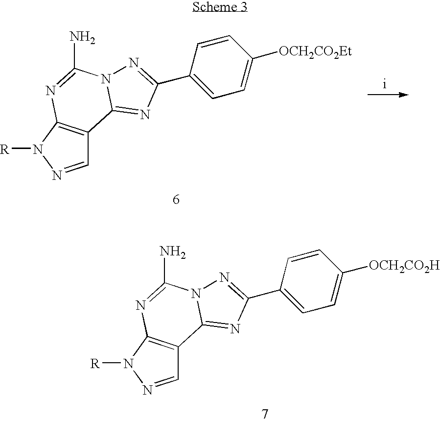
[R]N1N=CC2=C1N=C(N)N1C2=NC(C2=CC=C([OCH2CO2Et])C=C2)=N1.[R]N1N=CC2=C1N=C(N)N1C2=NC(C2=CC=C([OCH2CO2H])C=C2)=N1
